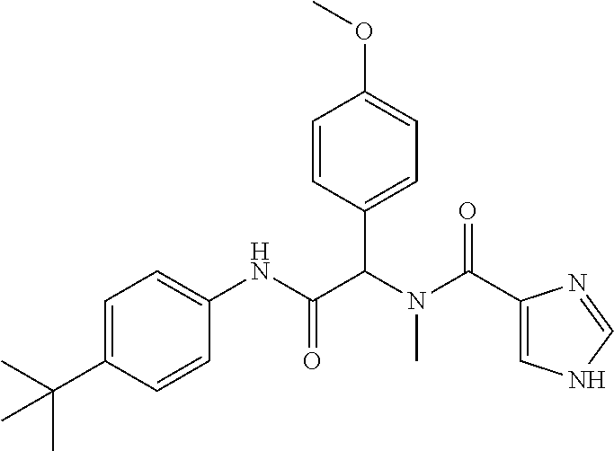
C1=C(C(C)(C)C)C=CC(NC(C(N(C(=O)C2=CNC=N2)C)C2=CC=C(OC)C=C2)=O)=C1
